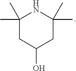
C1(C)(C)CC(O)CC(C)(C)N1
